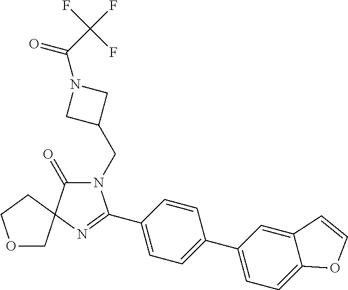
N1(CC2CN(C(C(F)(F)F)=O)C2)C(=O)C2(N=C1C1=CC=C(C3=CC=C4C(=C3)C=CO4)C=C1)CCOC2
